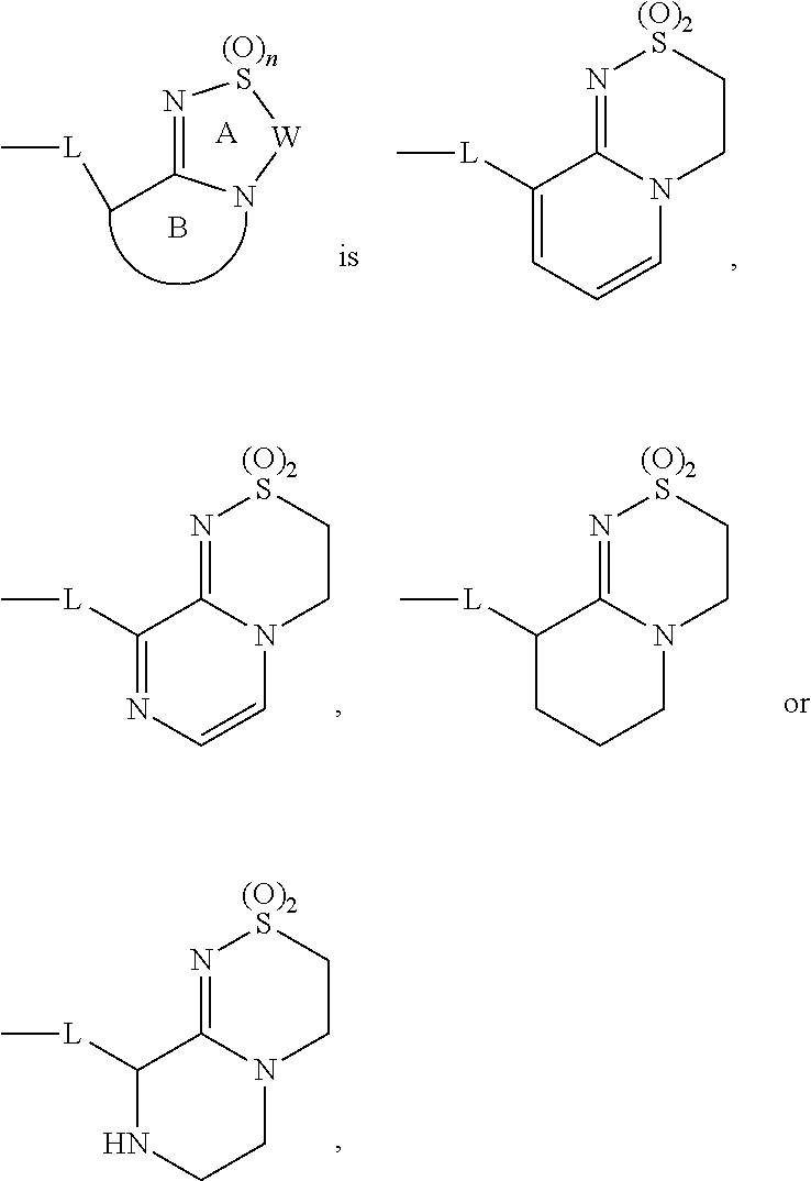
N1=C2N(CCS1)CCNC2[L]C.[(O)2].N1=C2N(CCS1)C=CC=C2[L]C.[(O)2].[A].N1=C(C[L]C)N[W]S1.B.N1=C2N(CCS1)C=CN=C2[L]C.[(O)2].N1=C2N(CCS1)CCCC2[L]C.[(O)2]
